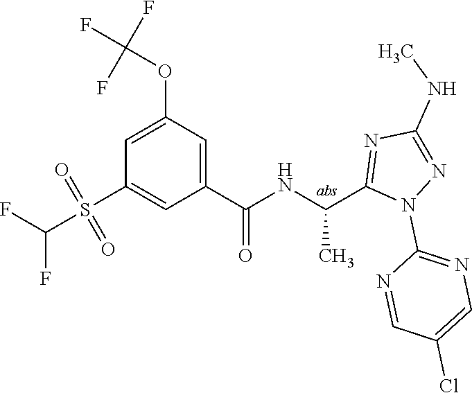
C1=C(OC(F)(F)F)C=C(C(=O)NC(C)C2=NC(NC)=NN2C2=NC=C(Cl)C=N2)C=C1S(=O)(=O)C(F)F
